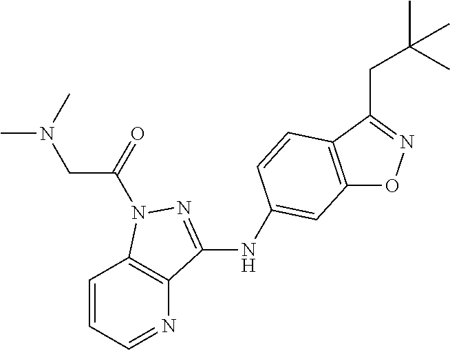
C12=C(C(CC(C)(C)C)=NO1)C=CC(NC1=NN(C(CN(C)C)=O)C3=C1N=CC=C3)=C2
